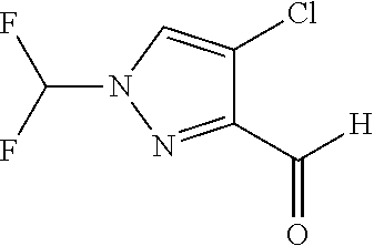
C(C1=NN(C(F)F)C=C1Cl)(=O)[H]
